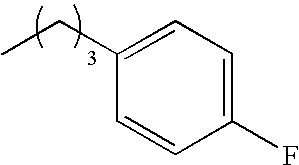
CCC1=CC=C(F)C=C1
